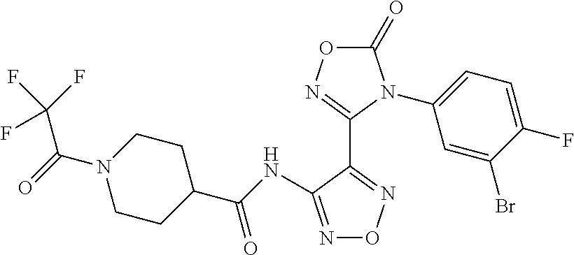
C1=C(F)C(Br)=CC(N2C(=O)ON=C2C2=NON=C2NC(C2CCN(C(C(F)(F)F)=O)CC2)=O)=C1
